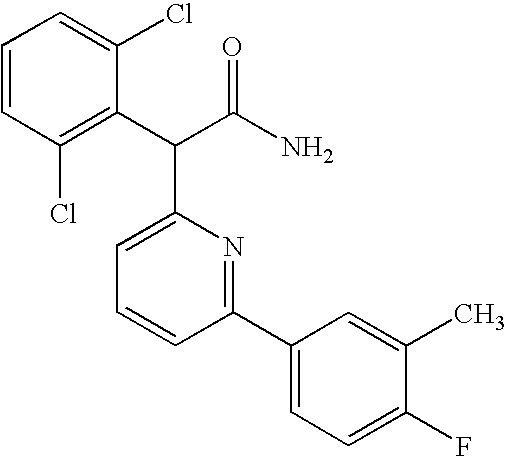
C1=CC=C(Cl)C(C(C(N)=O)C2=CC=CC(C3=CC=C(F)C(C)=C3)=N2)=C1Cl
